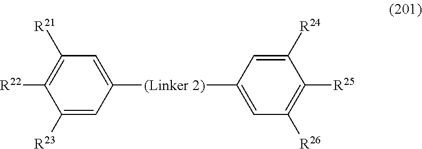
C1([R21])=C([R22])C([R23])=CC([(Linker 2)]C2=CC([R26])=C([R25])C([R24])=C2)=C1
